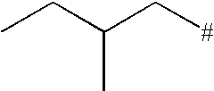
CCC(C[#])C
